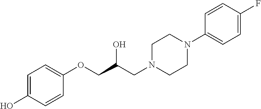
C1=CC(OCC(CN2CCN(C3=CC=C(F)C=C3)CC2)O)=CC=C1O
